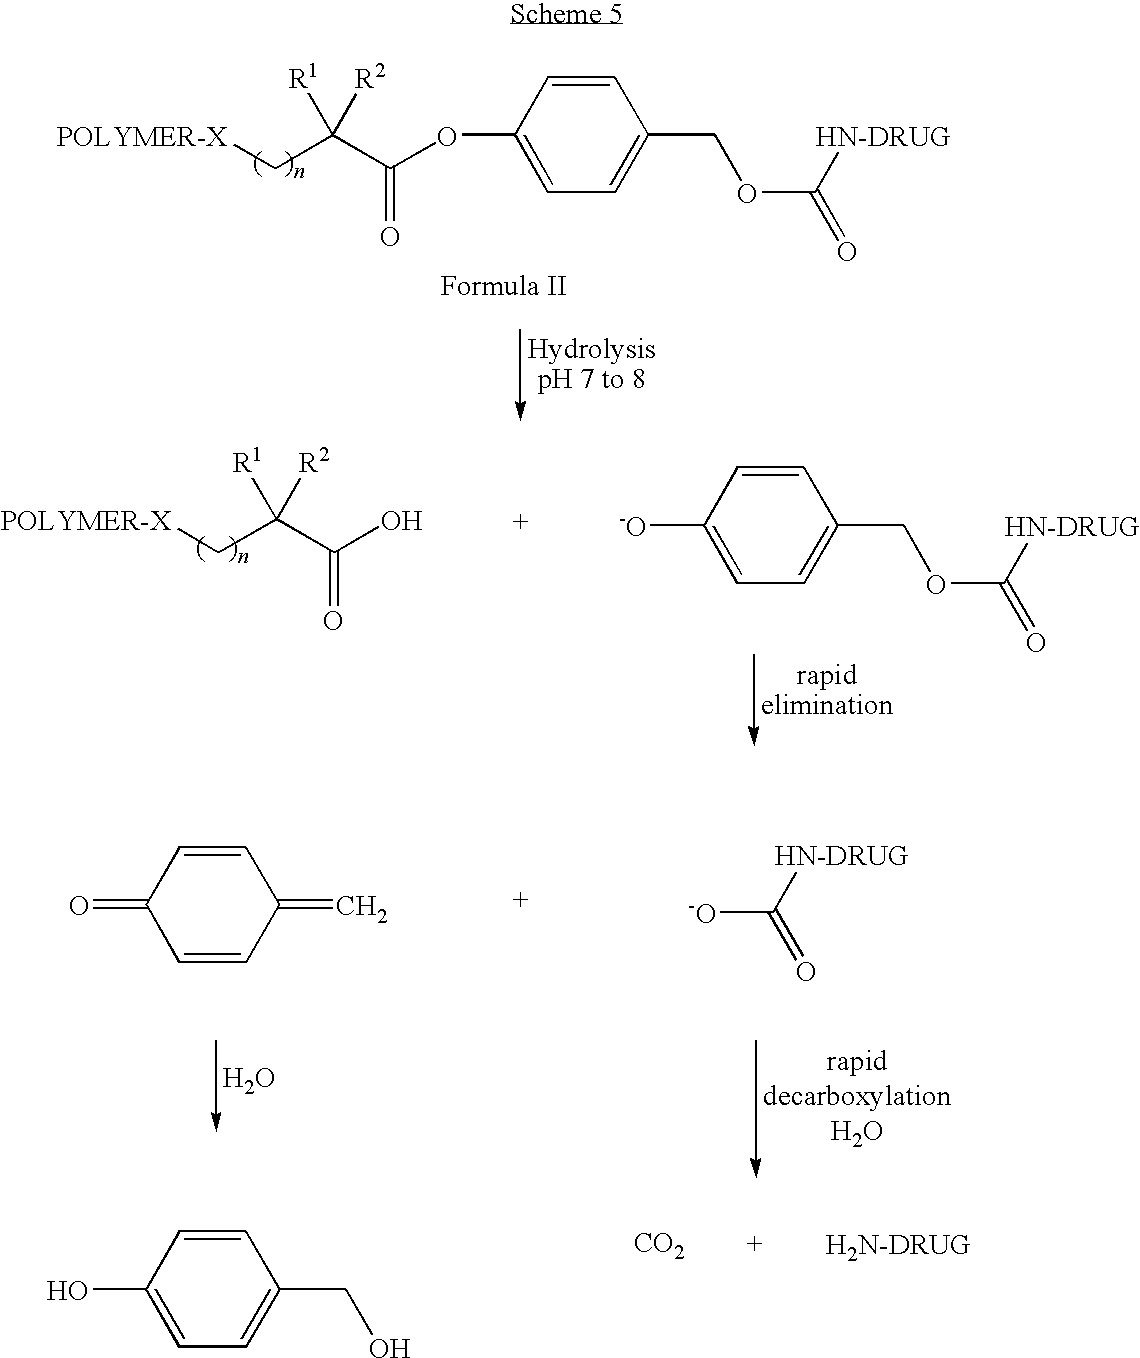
[POLYMER-X]CC(C(OC1=CC=C(COC(=O)[HN-DRUG])C=C1)=O)([R2])[R1].[POLYMER-X]CC(C(O)=O)([R2])[R1].[-O]C1=CC=C(COC(=O)[HN-DRUG])C=C1.O.[-O]C(=O)[HN-DRUG].C1=CC(=C)C=CC1=O.[CO2].C1=C(O)C=CC(CO)=C1
